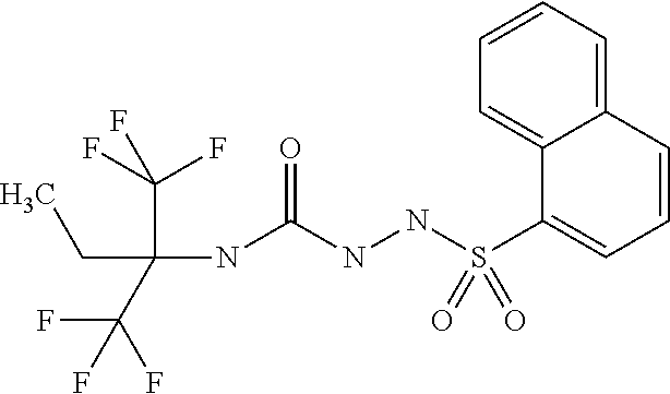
CCC(NC(NNS(C1=CC=CC2=CC=CC=C12)(=O)=O)=O)(C(F)(F)F)C(F)(F)F
